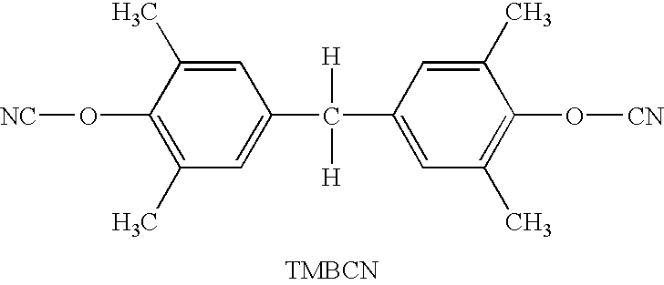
C1=C(C)C(O[NC])=C(C)C=C1C([H])([H])C1=CC(C)=C(O[CN])C(C)=C1
